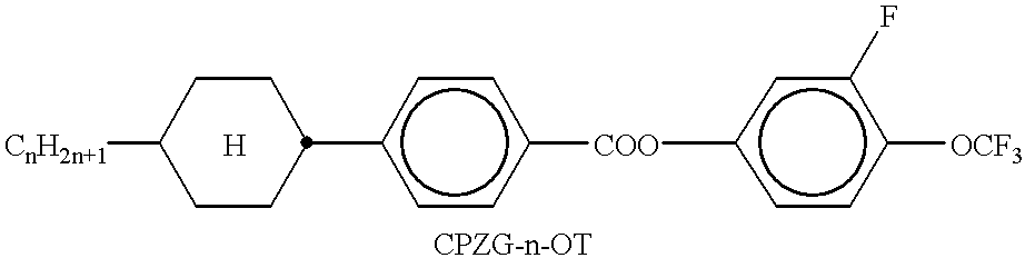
[CnH2n+1]C1CCC(c2ccc([COO]c3ccc([OCF3])c(F)c3)cc2)CC1.[H]
